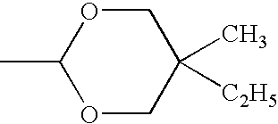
CC1OCC(C)([C2H5])CO1
